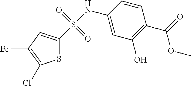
S1C(S(NC2=CC(O)=C(C(=O)OC)C=C2)(=O)=O)=CC(Br)=C1Cl
